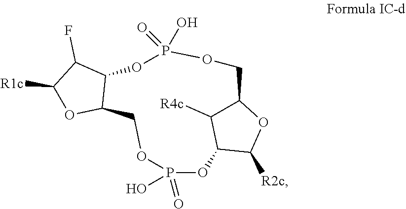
C1([R1c])OC2C(C1F)OP(O)(=O)OCC1C([R4c])C(OP(=O)(O)OC2)C([R2c])O1
